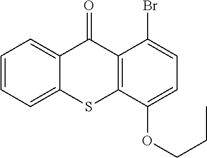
C12=C(C(=O)C3=CC=CC=C3S1)C(Br)=CC=C2OCCC
